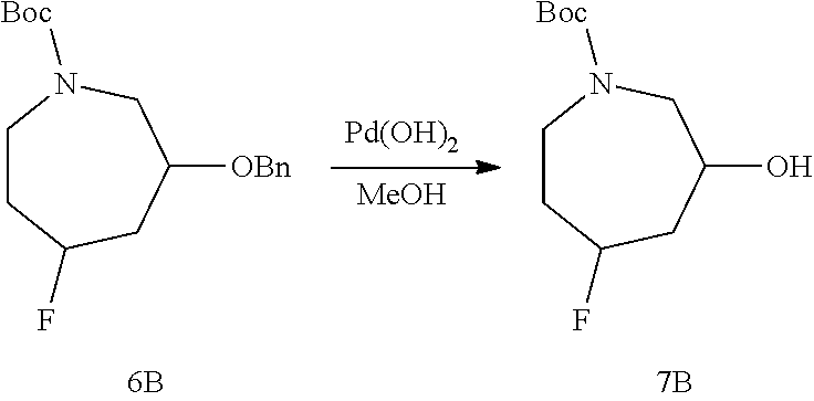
C1CC(F)CC(O)CN1[Boc].[Pd(OH)2].[MeOH].C1CC(F)CC([OBn])CN1[Boc]
